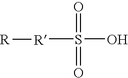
O=S(=O)([R][R])O
